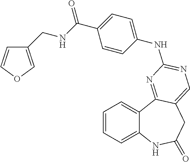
C1=CC=C2C(=C1)C1=NC(NC3=CC=C(C(=O)NCC4=COC=C4)C=C3)=NC=C1CC(=O)N2
